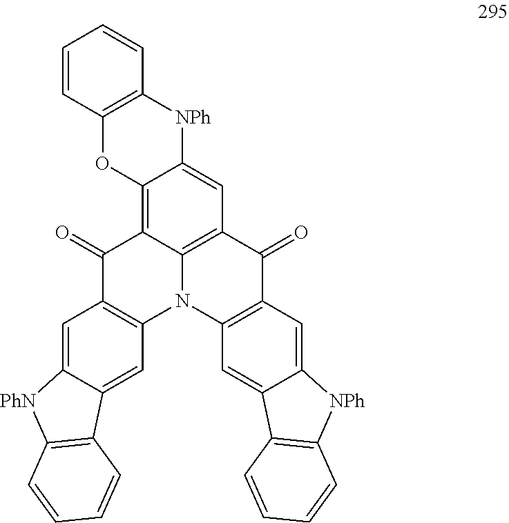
C12=C3C4=C(C=C1[NPh]C1=C(O2)C=CC=C1)C(=O)C1=C(N4C2=C(C3=O)C=C3C(=C2)C2=C([PhN]3)C=CC=C2)C=C2C(=C1)[NPh]C1=C2C=CC=C1
